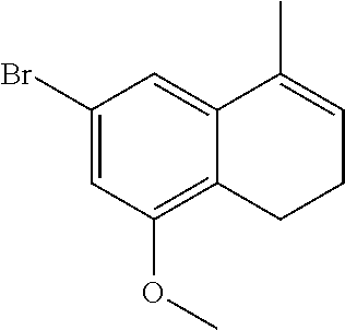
C1(Br)=CC(OC)=C2C(=C1)C(C)=CCC2
